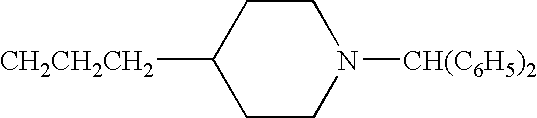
[CH2CH2CH2]C1CCN([CH(C6H5)2])CC1
